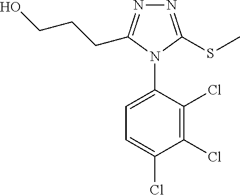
N1=C(SC)N(C2=CC=C(Cl)C(Cl)=C2Cl)C(CCCO)=N1
